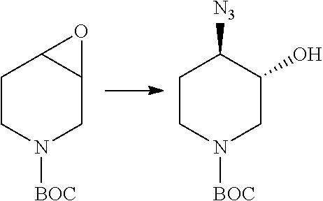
C1CN([BOC])CC2C1O2.C1CN([BOC])CC(O)C1[N3]
